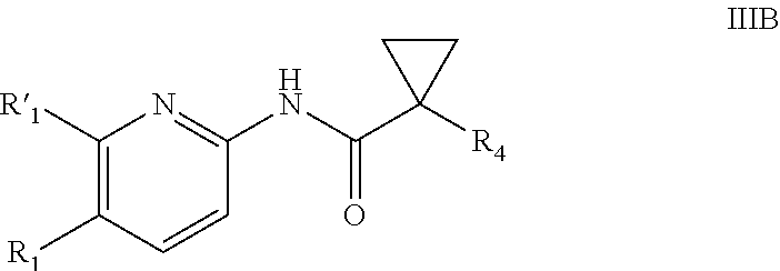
C1([R1])=C([R1])C=CC(NC(C2([R4])CC2)=O)=N1
